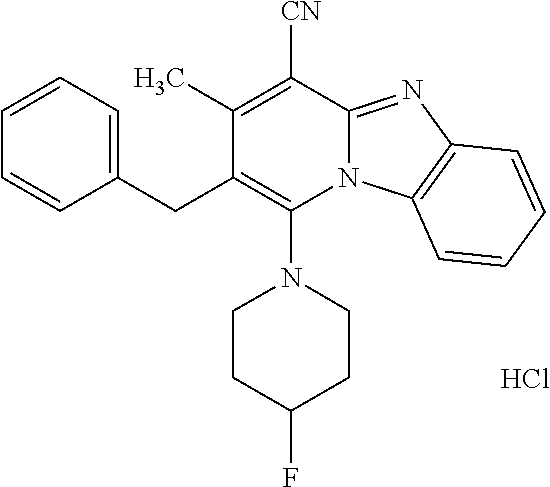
C1(CC2=C(N3CCC(F)CC3)N3C(=NC4=C3C=CC=C4)C([CN])=C2C)=CC=CC=C1.Cl
